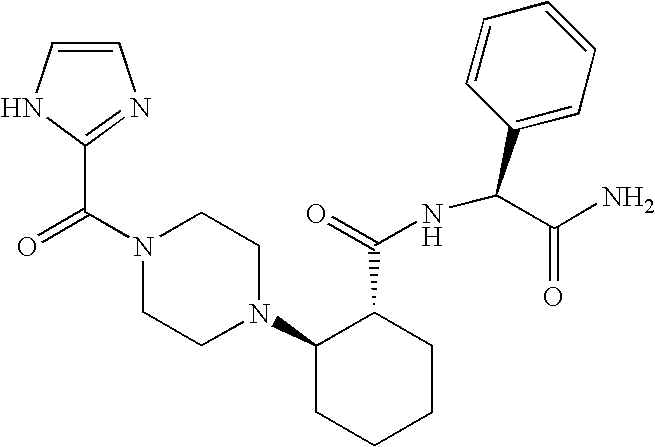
C(N1CCN(C2CCCCC2C(=O)NC(C2=CC=CC=C2)C(N)=O)CC1)(=O)C1=NC=CN1
